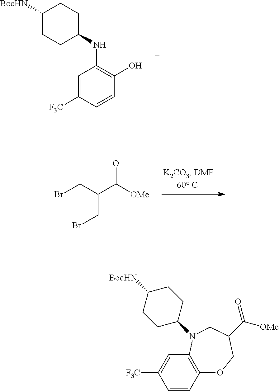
C1=C([F3C])C=CC(O)=C1NC1CCC([BocHN])CC1.OC([OMe])C(CBr)CBr.C12=C(C=C([F3C])C=C1)N(C1CCC([BocHN])CC1)CC(C([OMe])=O)CO2
